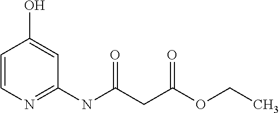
C1=CN=C(NC(CC(OCC)=O)=O)C=C1O
